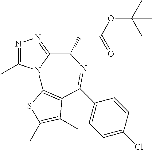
N1=C(C)N2C(=N1)C(CC(OC(C)(C)C)=O)N=C(C1=CC=C(Cl)C=C1)C1=C2SC(C)=C1C
